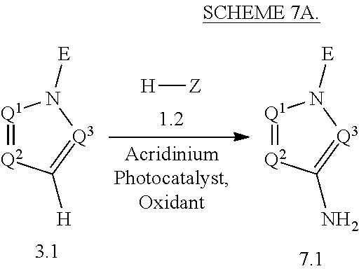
[Q1]1=[Q2]C([H])=[Q3]N1[E].[H][Z].[Q1]1=[Q2]C(N)=[Q3]N1[E]
